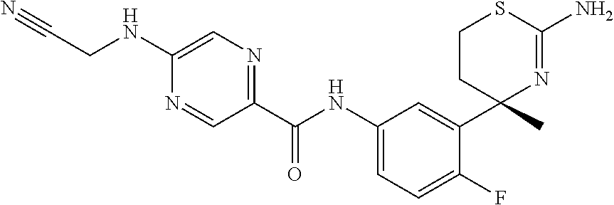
C1(C(NC2=CC=C(F)C(C3(C)N=C(N)SCC3)=C2)=O)=NC=C(NCC#N)N=C1
